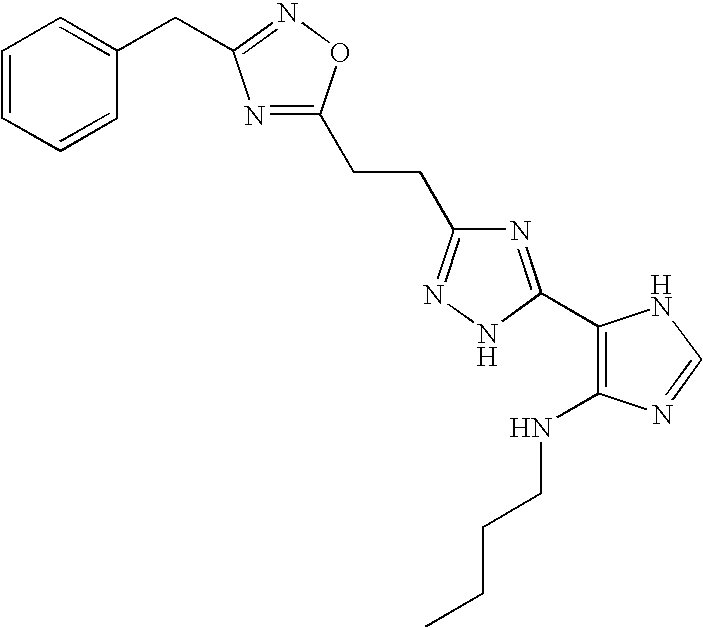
N(C1=C(C2=NC(CCC3=NC(CC4=CC=CC=C4)=NO3)=NN2)NC=N1)CCCC
